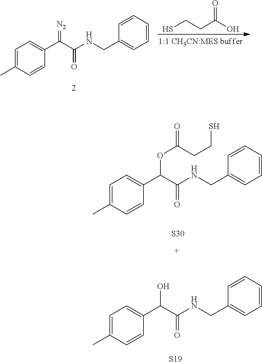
C1=C(C)C=CC(C(C(NCC2=CC=CC=C2)=O)O)=C1.[S19].SCCC(O)=O.C1=C(C)C=CC(C(C(NCC2=CC=CC=C2)=O)=[N2])=C1.C1=C(C)C=CC(C(C(NCC2=CC=CC=C2)=O)OC(CCS)=O)=C1.[S30]
